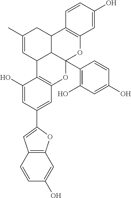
C12=C(OC(C3=CC4=C(C(O)=C3)C3C5C(C6=C(O)C=C(O)C=C6)(O4)OC4=C(C5CC(C)=C3)C=CC(O)=C4)=C1)C=C(O)C=C2
